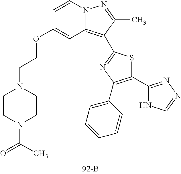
C1=CN2C(=C(C3=NC(C4=CC=CC=C4)=C(C4=NN=CN4)S3)C(C)=N2)C=C1OCCN1CCN(C(C)=O)CC1
